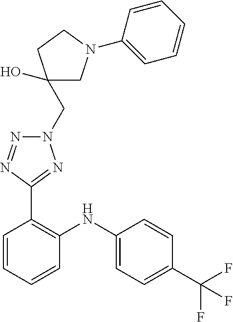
C1=CC(C(F)(F)F)=CC=C1NC1=C(C2=NN(CC3(O)CN(C4=CC=CC=C4)CC3)N=N2)C=CC=C1
